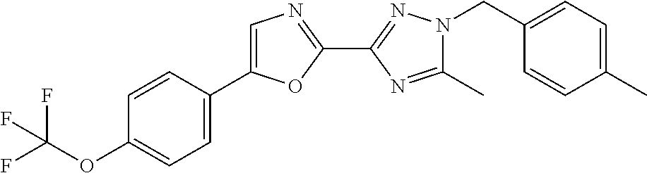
C1(C)=NC(C2=NC=C(C3=CC=C(OC(F)(F)F)C=C3)O2)=NN1CC1=CC=C(C)C=C1
